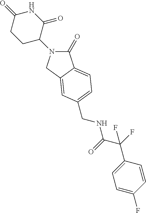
C1(=O)N(C2C(=O)NC(=O)CC2)CC2=CC(CNC(C(F)(C3=CC=C(F)C=C3)F)=O)=CC=C12
